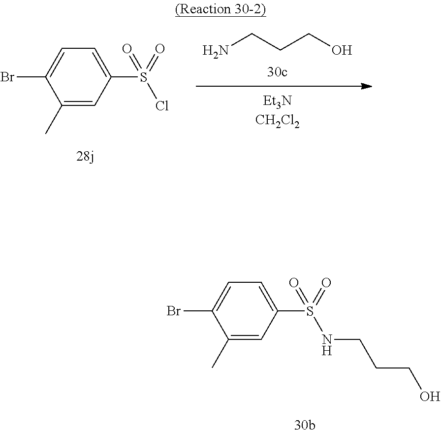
C1(C)=CC(S(=O)(Cl)=O)=CC=C1Br.NCCCO.C1(C)=CC(S(=O)(NCCCO)=O)=CC=C1Br
